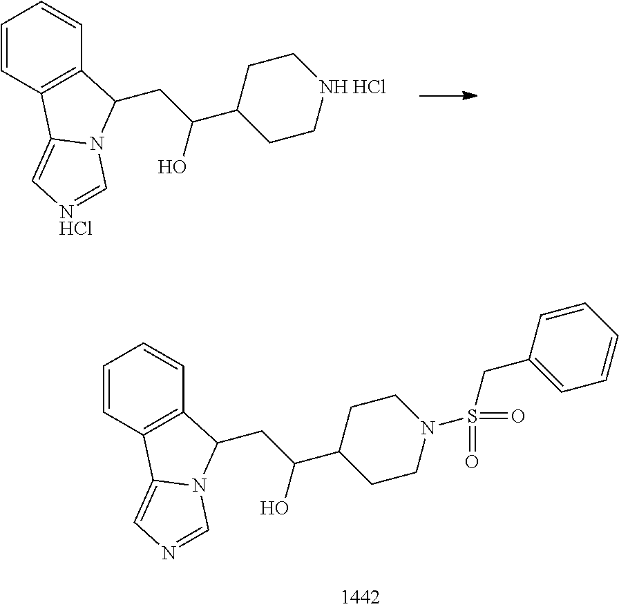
C1=CC2=C(C=C1)C(CC(C1CC[NH HCl]CC1)O)N1C2=C[NHCl]=C1.C1=CC2=C(C=C1)C(CC(C1CCN(S(=O)(CC3=CC=CC=C3)=O)CC1)O)N1C2=CN=C1
